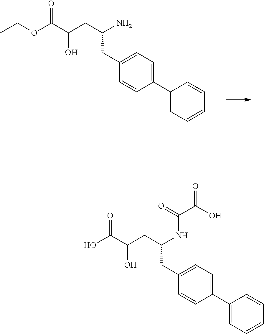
C1(C2=CC=CC=C2)=CC=C(CC(CC(O)C(OCC)=O)N)C=C1.C1(C2=CC=C(CC(CC(O)C(O)=O)NC(C(O)=O)=O)C=C2)=CC=CC=C1
